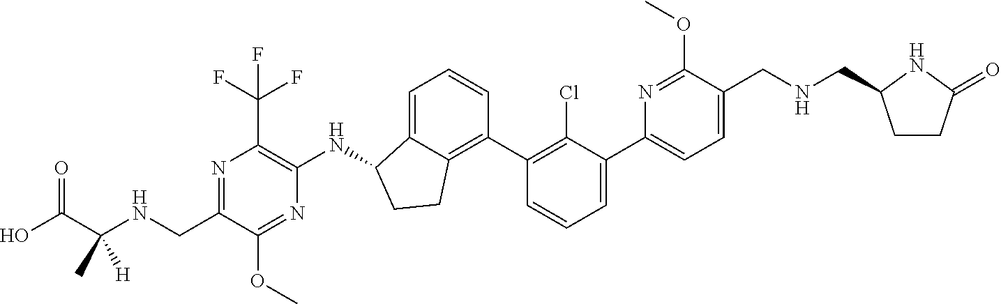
N1=C(CNC(C(O)=O)(C)[H])C(OC)=NC(NC2C3=CC=CC(C4=C(Cl)C(C5=CC=C(CNCC6CCC(=O)N6)C(OC)=N5)=CC=C4)=C3CC2)=C1C(F)(F)F
